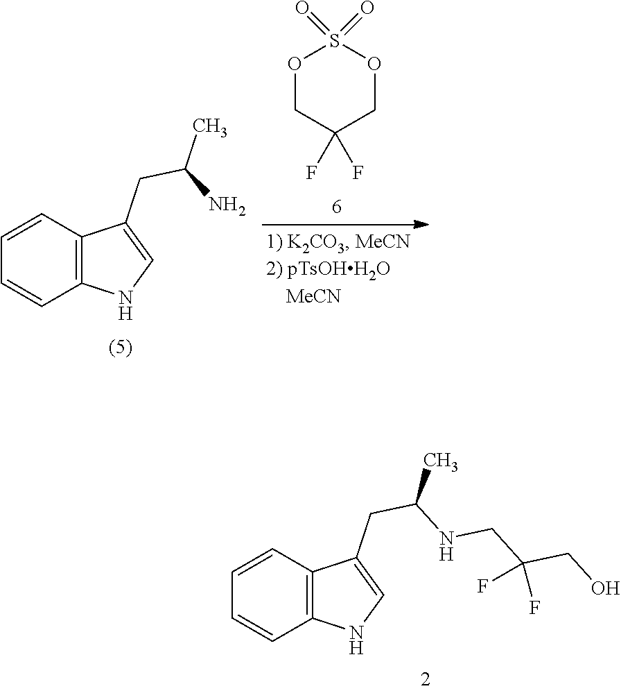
C12=C(C=CC=C1)C(CC(NCC(CO)(F)F)C)=CN2.C12=C(C=CC=C1)C(CC(N)C)=CN2.O1CC(F)(F)COS1(=O)=O
